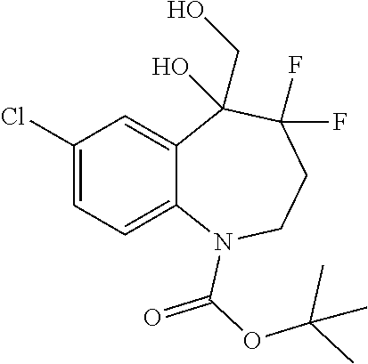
C1(Cl)=CC=C2C(=C1)C(CO)(O)C(F)(F)CCN2C(OC(C)(C)C)=O
